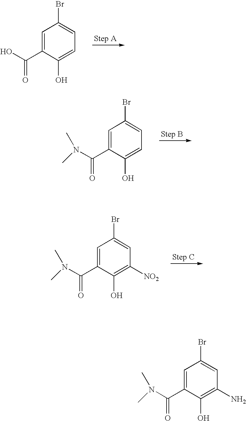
OC(C1=CC(Br)=CC=C1O)=O.C1(Br)=CC=C(O)C(C(N(C)C)=O)=C1.C1(Br)=CC([NO2])=C(O)C(C(N(C)C)=O)=C1.C1(Br)=CC(N)=C(O)C(C(N(C)C)=O)=C1
